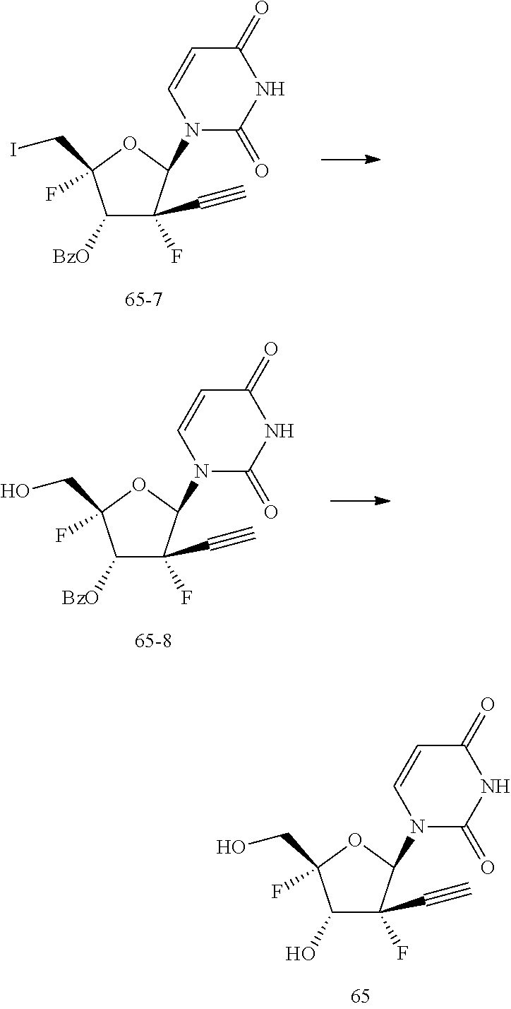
C1(O)C(F)(C#C)C(N2C(=O)NC(=O)C=C2)OC1(CO)F.C1([BzO])C(F)(C#C)C(N2C(=O)NC(=O)C=C2)OC1(CI)F.C1([BzO])C(F)(C#C)C(N2C(=O)NC(=O)C=C2)OC1(CO)F
